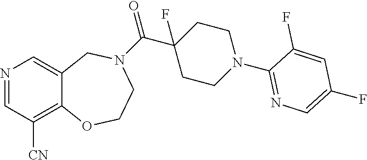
N1=CC([CN])=C2C(=C1)CN(C(C1(F)CCN(C3=NC=C(F)C=C3F)CC1)=O)CCO2
